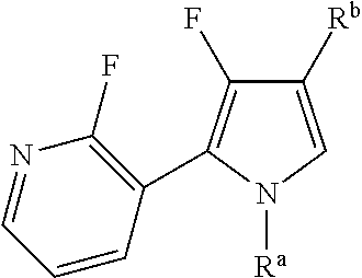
C1([Rb])=CN([Ra])C(C2=C(F)N=CC=C2)=C1F
